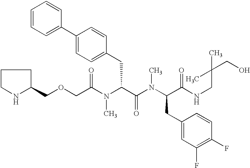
C(C(N(C(C(N(C(C(NCC(CO)(C)C)=O)CC1=CC(F)=C(F)C=C1)C)=O)CC1=CC=C(C2=CC=CC=C2)C=C1)C)=O)OCC1CCCN1
